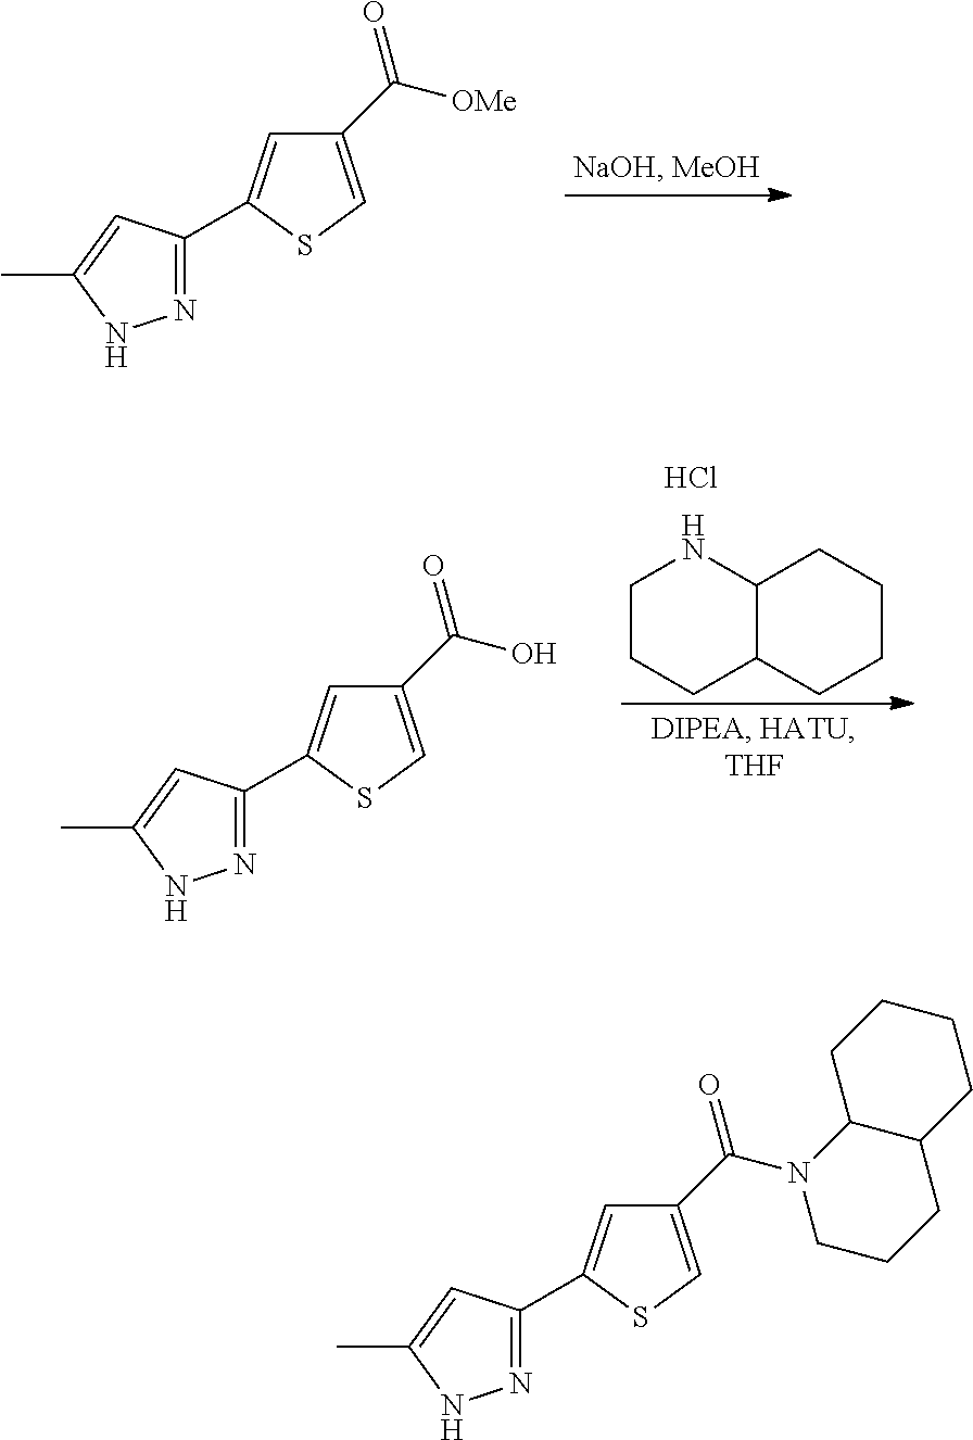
C1(C([OMe])=O)=CSC(C2=NNC(C)=C2)=C1.C1(C(O)=O)=CSC(C2=NNC(C)=C2)=C1.C1CCC2C(N1)CCCC2.Cl.C1(C(N2CCCC3C2CCCC3)=O)=CSC(C2=NNC(C)=C2)=C1
